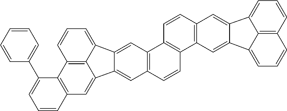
C12=C(C=C3C4=C1C=CC=C4C1=CC4=C(C=CC5=C4C=CC4=C5C=C5C(=C4)C4=CC=CC6=C4C5=CC=C6)C=C31)C=CC=C2C1=CC=CC=C1
